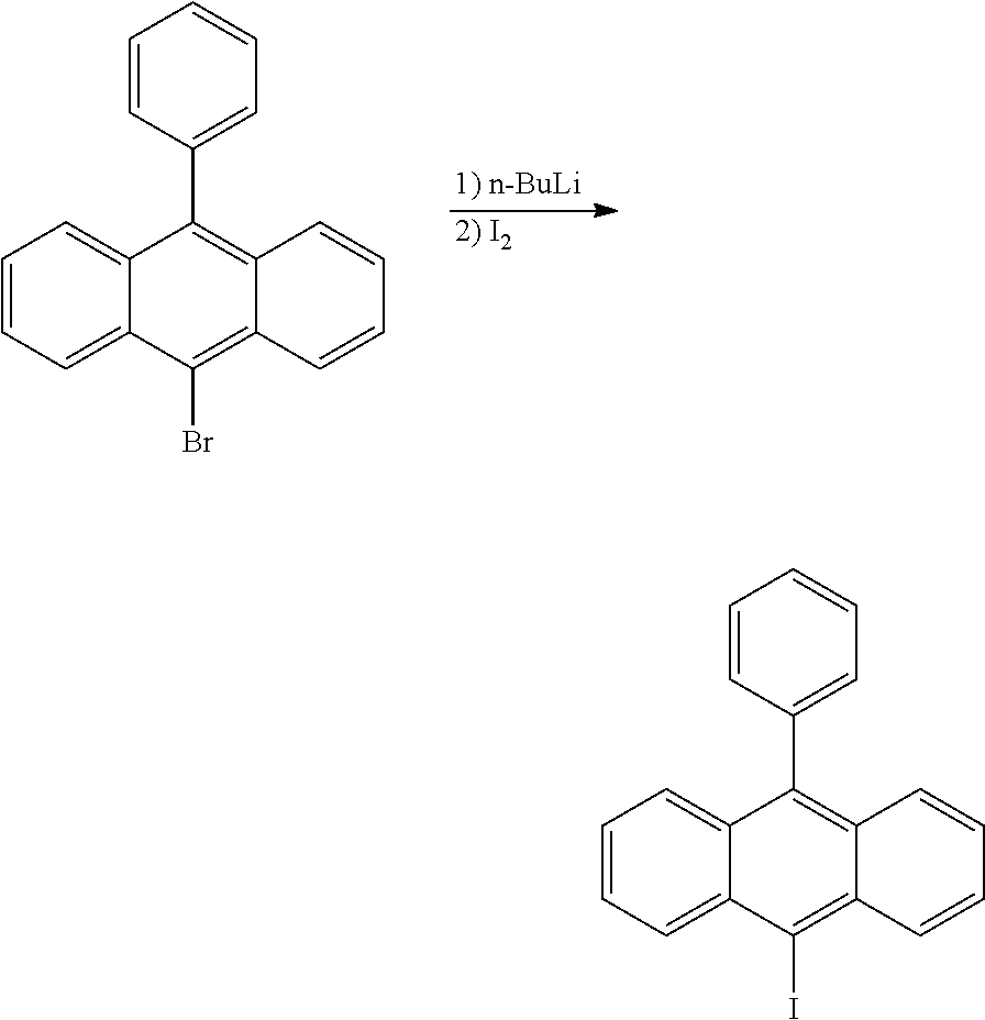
C1=CC=C2C(=C1)C(C1=CC=CC=C1)=C1C(=C2Br)C=CC=C1.[1) n-BuLi].[2) I2].C1=CC=C2C(=C1)C(C1=CC=CC=C1)=C1C(=C2I)C=CC=C1
